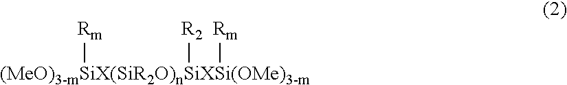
[(MeO)3-mSiX(SiR2O)nSiXSi(OMe)3-m]([Rm])([R2])[Rm]
